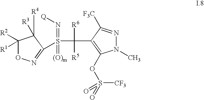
S(=N[Q])(=[(O)m])(C([R6])([R5])C1=C(OS([CF3])(=O)=O)N(C)N=C1[F3C])C1=NOC([R2])([R1])C1([R4])[R3]
